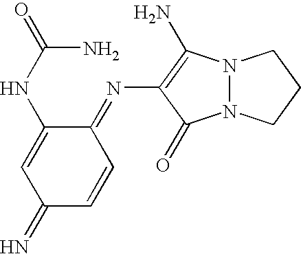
N12N(C(N)=C(N=C3C=CC(=N)C=C3NC(N)=O)C1=O)CCC2
